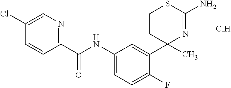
C(NC1=CC=C(F)C(C2(C)N=C(N)SCC2)=C1)(=O)C1=NC=C(Cl)C=C1.Cl
